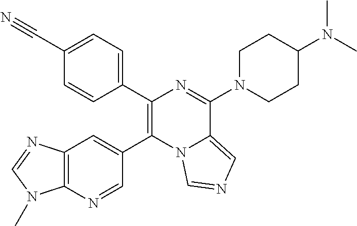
C12=C(C=C(C3=C(C4=CC=C(C#N)C=C4)N=C(N4CCC(N(C)C)CC4)C4=CN=CN43)C=N1)N=CN2C
